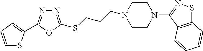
N1=C(SCCCN2CCN(C3=NSC4=C3C=CC=C4)CC2)OC(C2=CC=CS2)=N1
